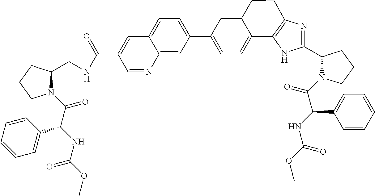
C1CCN(C(C(C2=CC=CC=C2)NC(OC)=O)=O)C1CNC(C1=CC2=CC=C(C3=CC=C4C5=C(N=C(C6CCCN6C(=O)C(NC(OC)=O)C6=CC=CC=C6)N5)CCC4=C3)C=C2N=C1)=O
